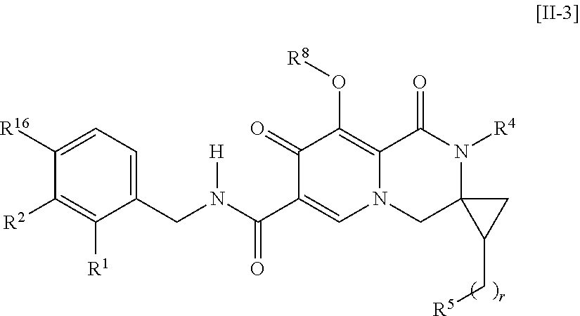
C1(CN(C(C2=CN3C(=C(O[R8])C2=O)C(=O)N([R4])C2(C3)CC2C[R5])=O)[H])=CC=C([R16])C([R2])=C1[R1]
